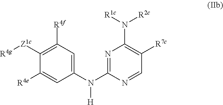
N1=C(N(C2=CC([R4f])=C([Z1c][R4g])C([R4e])=C2)[H])N=CC([R7c])=C1N([R1c])[R2c]
